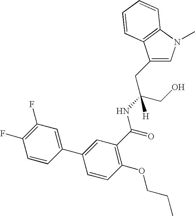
C1(CC(CO)(NC(=O)C2=C(OCCC)C=CC(C3=CC(F)=C(F)C=C3)=C2)[H])=CN(C)C2=C1C=CC=C2
